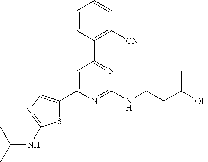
C1=C(C2=CN=C(NC(C)C)S2)N=C(NCCC(O)C)N=C1C1=C([CN])C=CC=C1
